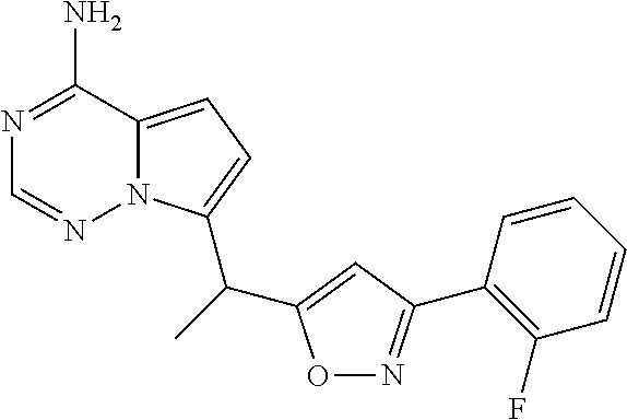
C12=CC=C(C(C3=CC(C4=C(F)C=CC=C4)=NO3)C)N1N=CN=C2N
